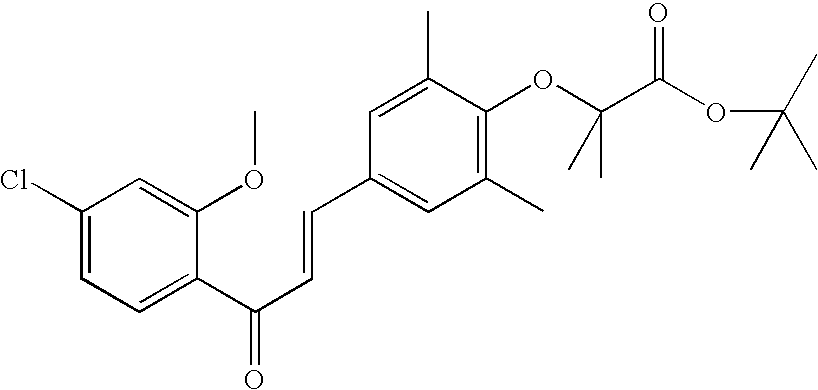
C1(Cl)=CC=C(C(C=CC2=CC(C)=C(OC(C(OC(C)(C)C)=O)(C)C)C(C)=C2)=O)C(OC)=C1
